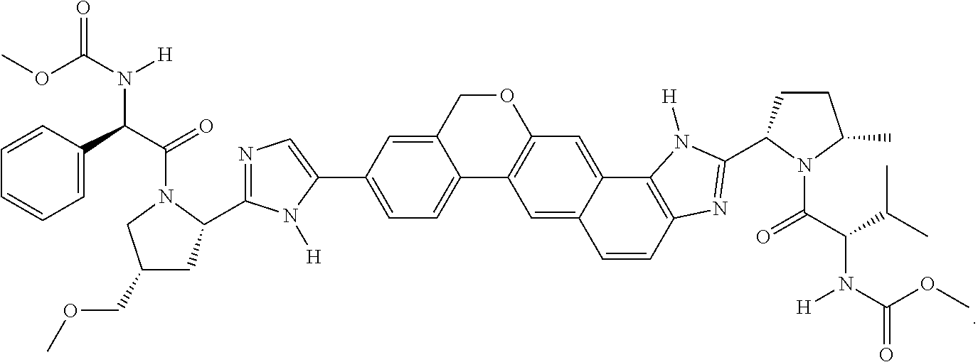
C1=CC(C(C(=O)N2CC(COC)CC2C2=NC=C(C3=CC=C4C(=C3)COC3=C4C=C4C(=C3)C3=C(C=C4)N=C(C4CCC(C)N4C(C(C(C)C)N(C(OC)=O)[H])=O)N3[H])N2[H])N(C(OC)=O)[H])=CC=C1
